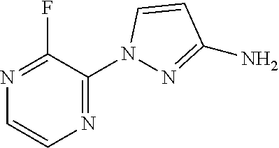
N1=C(N2N=C(N)C=C2)C(F)=NC=C1
